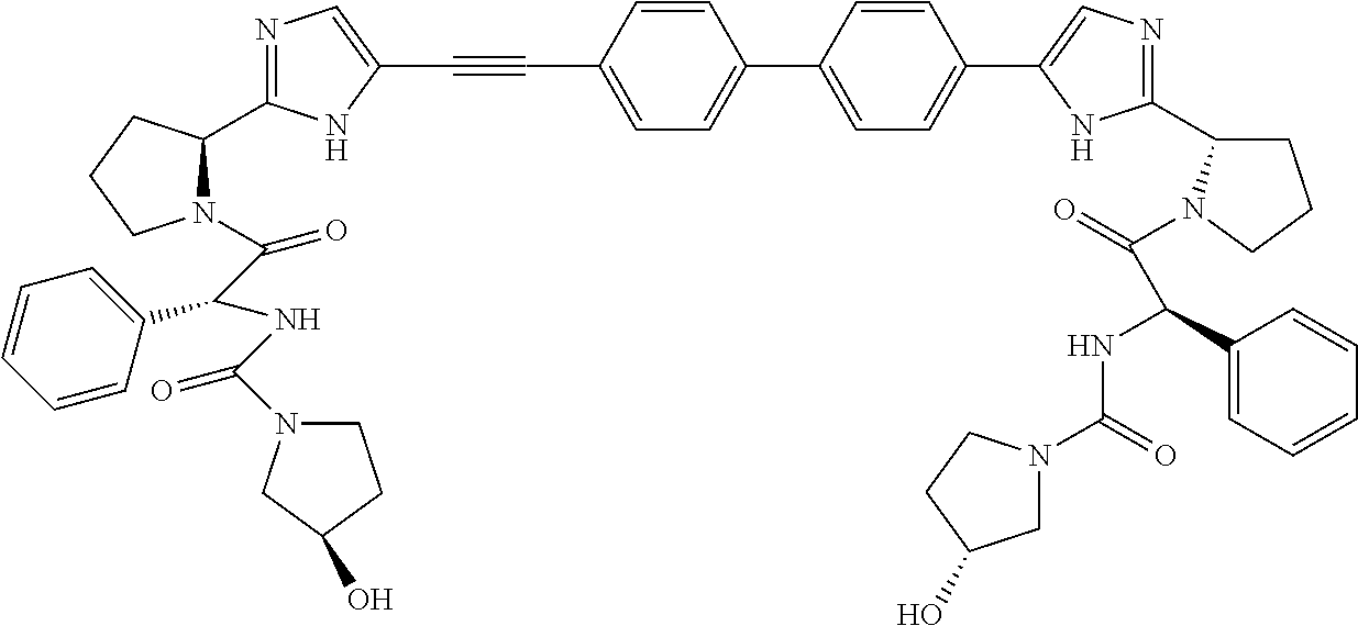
C1(C2=CN=C(C3CCCN3C(=O)C(C3=CC=CC=C3)NC(=O)N3CC(O)CC3)N2)=CC=C(C2=CC=C(C#CC3=CN=C(C4N(C(C(NC(=O)N5CCC(O)C5)C5=CC=CC=C5)=O)CCC4)N3)C=C2)C=C1
